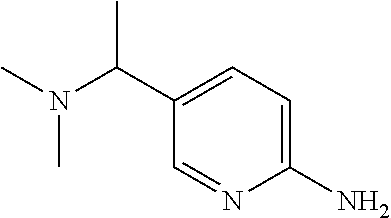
C(C1=CC=C(N)N=C1)(N(C)C)C
